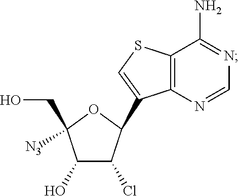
C1(O)C(Cl)C(C2=CSC3=C2N=CN=C3N)OC1(CO)[N3]
